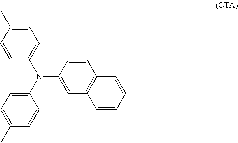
C1=C(C)C=CC(N(C2=CC=C(C)C=C2)C2=CC3=C(C=C2)C=CC=C3)=C1
